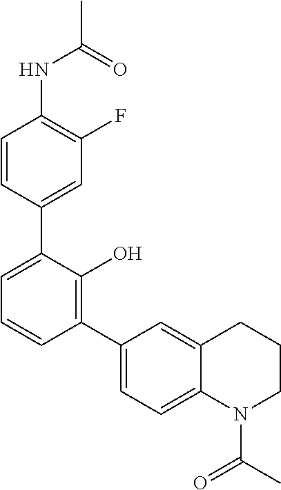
C1=CC(C2=CC=CC(C3=CC=C4C(=C3)CCCN4C(=O)C)=C2O)=CC(F)=C1NC(C)=O
